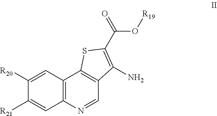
C1([R20])=CC2=C(C=C1[R21])N=CC1=C2SC(C(=O)O[R19])=C1N
